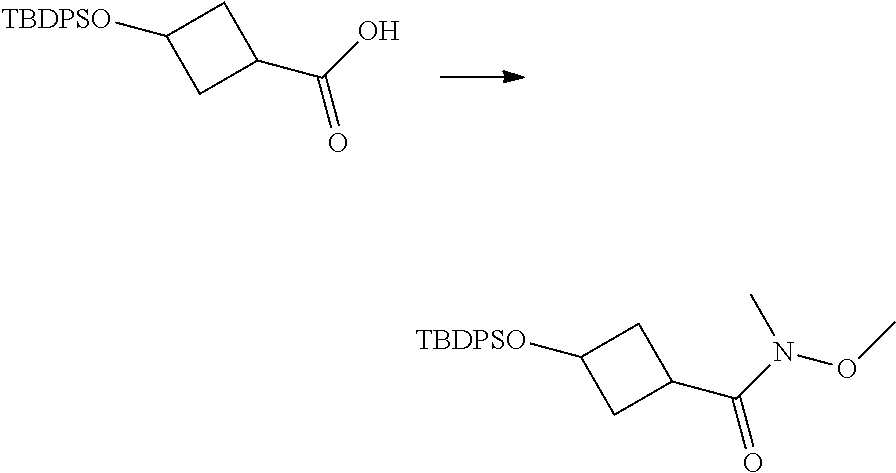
C1([TBDPSO])CC(C(O)=O)C1.C1([TBDPSO])CC(C(N(OC)C)=O)C1
